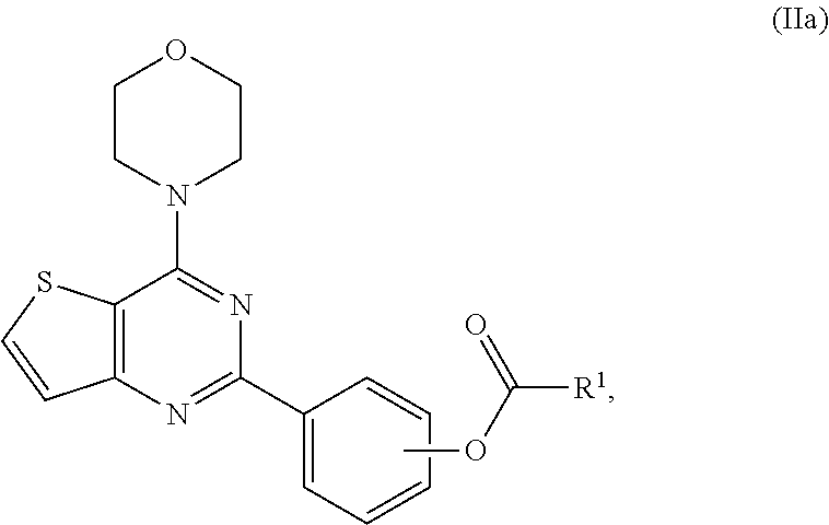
C1CN(C2=NC(C3=CC=CC=C3)=NC3=C2SC=C3)CCO1.COC([R1])=O
